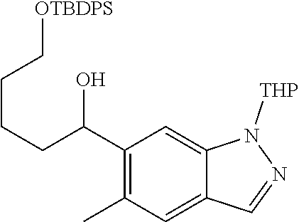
C1(C(CCCC[OTBDPS])O)=C(C)C=C2C(=C1)N([THP])N=C2
